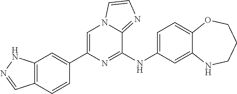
C12=C(C=CC(C3=CN4C(=NC=C4)C(NC4=CC=C5C(=C4)NCCCO5)=N3)=C1)C=NN2
